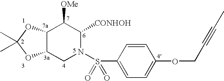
C12C(CN(S(C3=CC=C(OCC#CC)C=C3)(=O)=O)C([CONHOH])C1[OMe])OC(C)(C)O2
